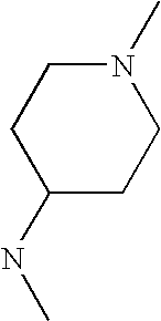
C1(NC)CCN(C)CC1
